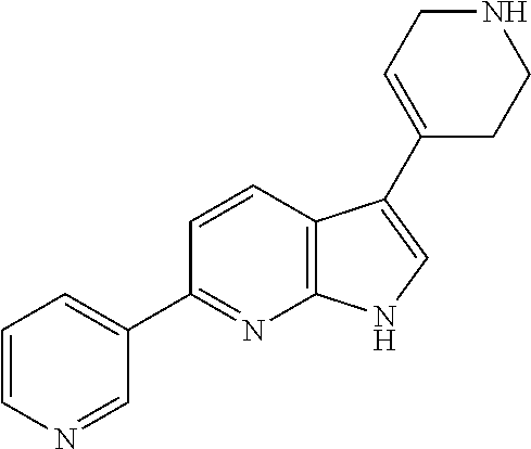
C12=C(C=CC(C3=CC=CN=C3)=N1)C(C1=CCNCC1)=CN2
